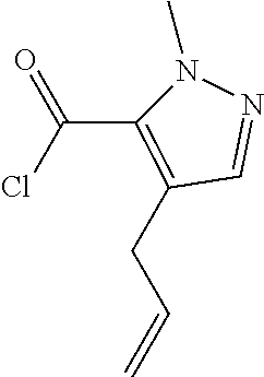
C1=NN(C)C(C(=O)Cl)=C1CC=C
